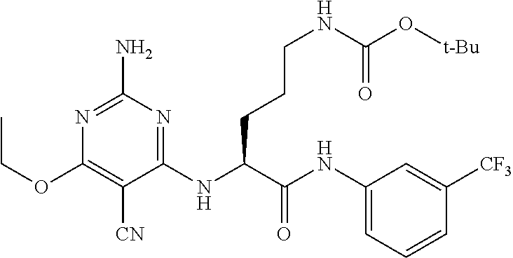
N1=C(N)N=C(NC(C(NC2=CC=CC([CF3])=C2)=O)CCCNC(O[t-Bu])=O)C([CN])=C1OCC
